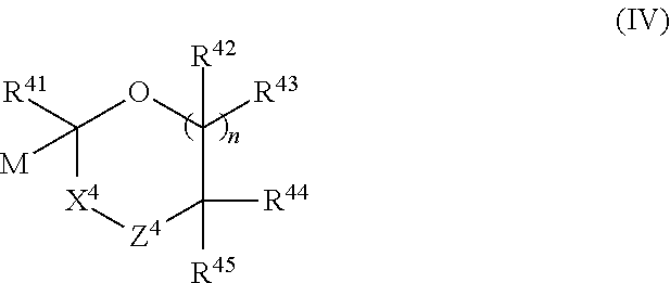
C1([M])([R41])[X4][Z4]C([R44])([R45])C([R43])([R42])O1
